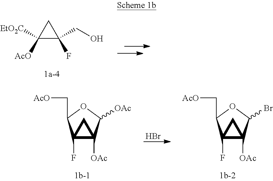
C1([AcO])([EtO2C])C(CO)(F)C1.Br.C12(F)C([OAc])(C([OAc])OC1C[AcO])C2.C12(F)C([OAc])(C(Br)OC1C[AcO])C2
